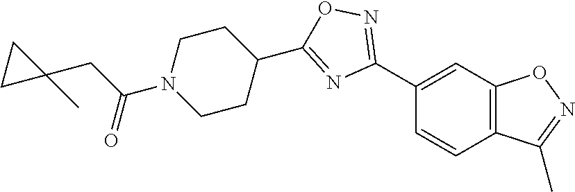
C1(C2=NOC(C3CCN(C(CC4(C)CC4)=O)CC3)=N2)=CC2=C(C=C1)C(C)=NO2
